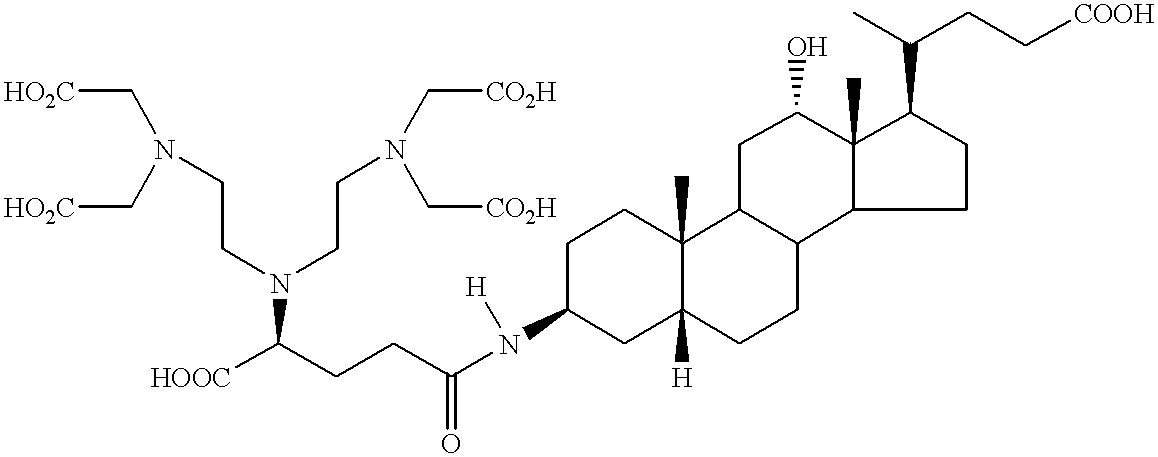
[HO2C]CN(C[HO2C])CCN(CCN(C[CO2H])C[CO2H])C(CCC(N([H])C1CC2([H])C(C)(CC1)C1C(CC2)C2C(C)(C(O)C1)C(C(C)CC[COOH])CC2)=O)[HOOC]
